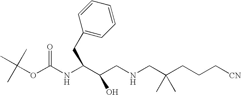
O(C(NC(C(CNCC(CCC[CN])(C)C)O)CC1=CC=CC=C1)=O)C(C)(C)C
